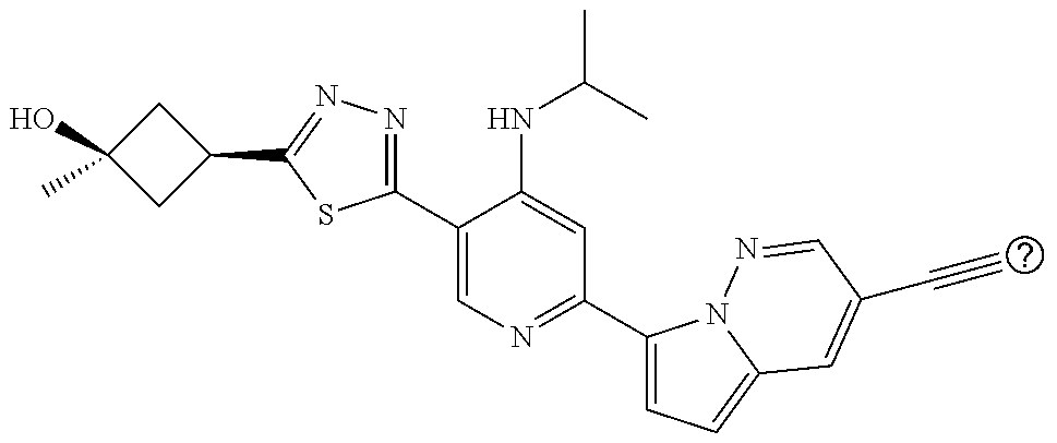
C1(C2=NN=C(C3=CN=C(C4=CC=C5N4N=CC(C#C)=C5)C=C3NC(C)C)S2)CC(O)(C)C1
